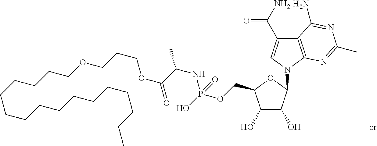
C12=C(N(C3C(O)C(O)C(COP(O)(=O)NC(C)C(=O)OCCCOCCCCCCCCCCCCCCCC)O3)C=C1C(N)=O)N=C(C)N=C2N
